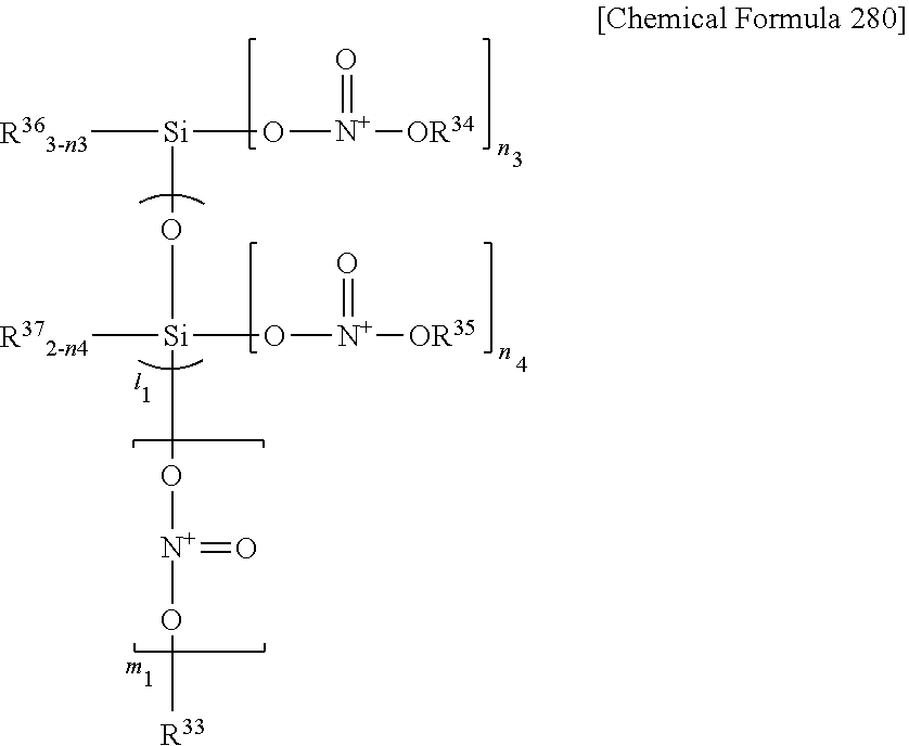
O([N+]([OR34])=O)[Si]([R363-n3])O[Si]([R372-n4])(O[N+]([OR35])=O)O[N+](O[R33])=O
